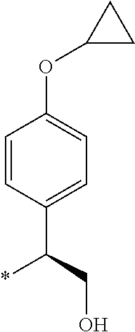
C1=CC(C(CO)*)=CC=C1OC1CC1
